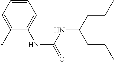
C1=C(F)C(NC(=O)NC(CCC)CCC)=CC=C1
